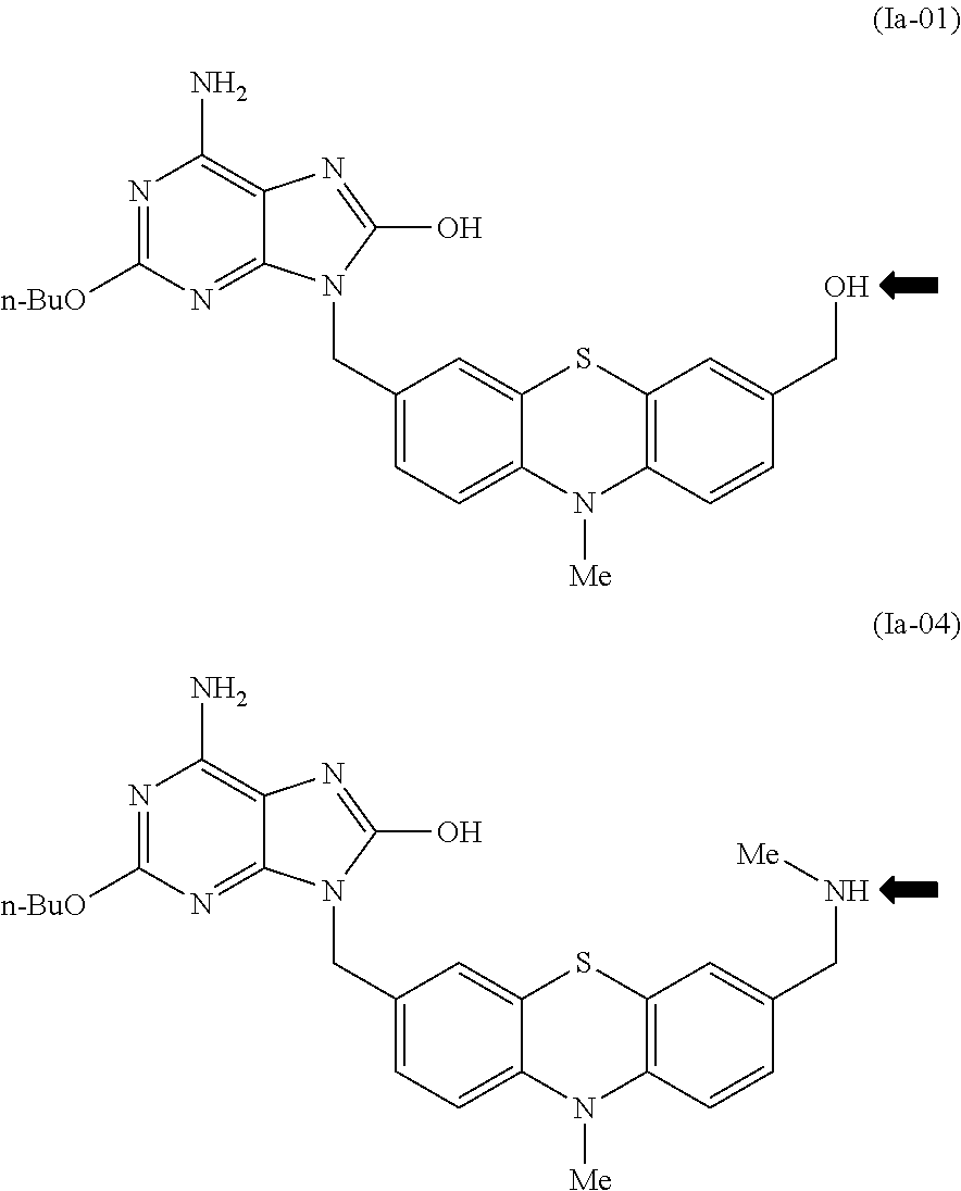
N1=C([n-BuO])N=C2C(=C1N)N=C(O)N2CC1=CC=C2C(=C1)SC1=C(N2[Me])C=CC(CO)=C1.N1=C([n-BuO])N=C2C(=C1N)N=C(O)N2CC1=CC=C2C(=C1)SC1=C(N2[Me])C=CC(CN[Me])=C1
